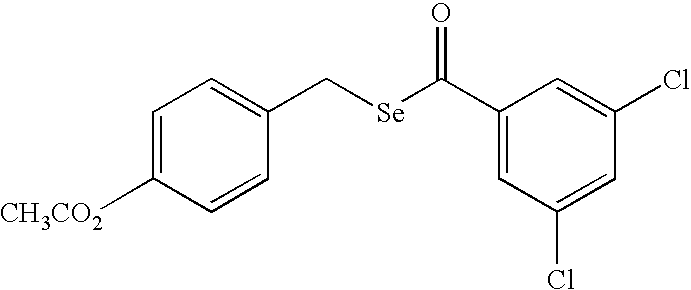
C1=C([CH3CO2])C=CC(C[Se]C(C2=CC(Cl)=CC(Cl)=C2)=O)=C1
